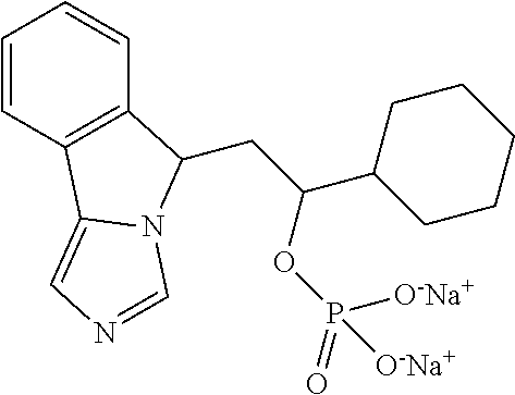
C1=CC2=C(C=C1)C(CC(C1CCCCC1)OP(=O)([O-Na+])[O-Na+])N1C2=CN=C1
